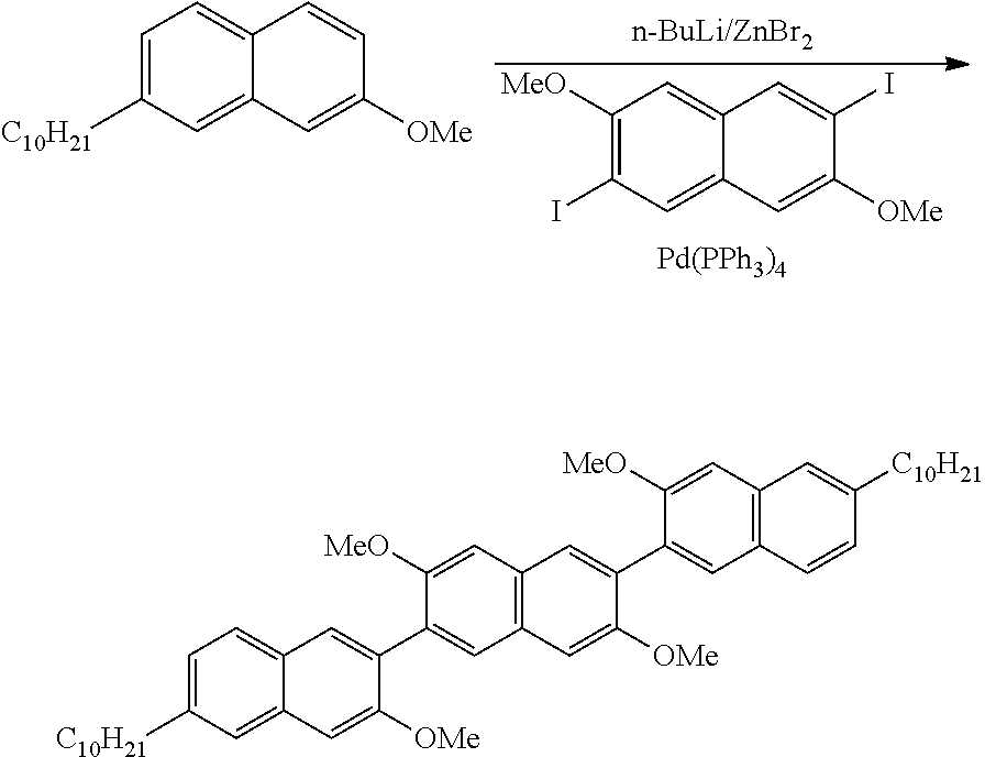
C1=C([C10H21])C=C2C(=C1)C=CC([OMe])=C2.[Pd(PPh3)4].C1([MeO])=C(I)C=C2C(=C1)C=C(I)C([OMe])=C2.C1=C([C10H21])C=C2C(=C1)C=C(C1=CC3=C(C=C1[MeO])C=C(C1=CC4=C(C=C1[MeO])C=C([C10H21])C=C4)C([OMe])=C3)C([OMe])=C2
